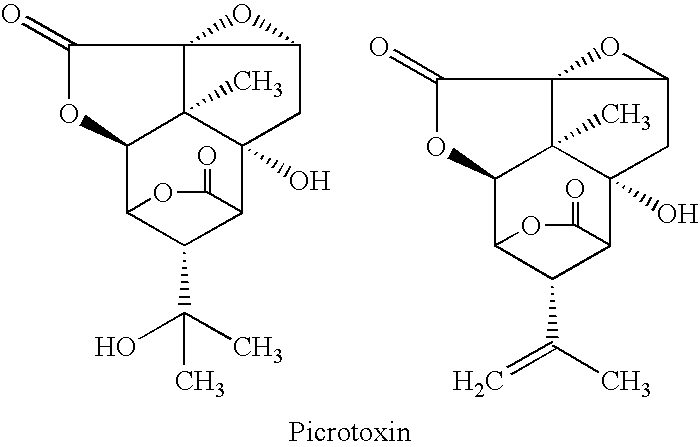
C1(=O)OC2C3C(C(O)(C)C)C(C4(O)C2(C)C12C(C4)O2)C(=O)O3.C1(=O)OC2C3C(C(=C)C)C(C4(O)C2(C)C12C(C4)O2)C(=O)O3
